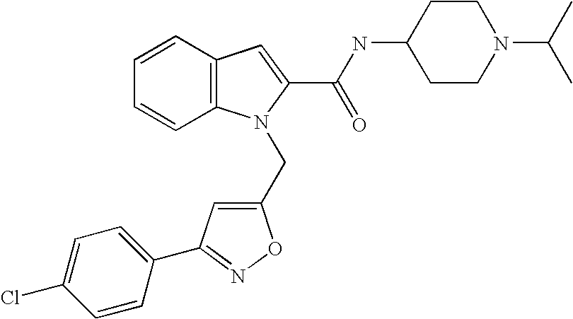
C1(CN2C3=C(C=CC=C3)C=C2C(NC2CCN(C(C)C)CC2)=O)=CC(C2=CC=C(Cl)C=C2)=NO1
